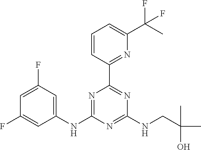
C1=CC(C2=NC(NCC(C)(C)O)=NC(NC3=CC(F)=CC(F)=C3)=N2)=NC(C(C)(F)F)=C1
